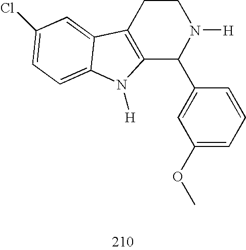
C12=C(CCN([H])C1C1=CC(OC)=CC=C1)C1=CC(Cl)=CC=C1N2[H]
